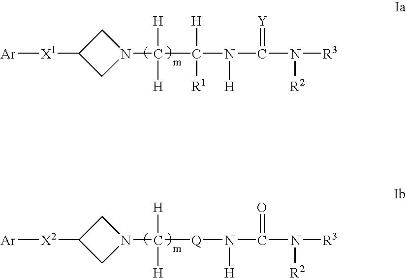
[Ar][X1]C1CN(C(C(N(C(N([R3])[R2])=[Y])[H])([H])[R1])([H])[H])C1.[Ar][X2]C1CN(C([Q]N(C(N([R3])[R2])=O)[H])([H])[H])C1
